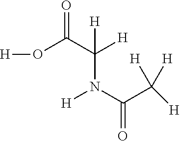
O=C(C([H])(N(C(C([H])([H])[H])=O)[H])[H])O[H]
